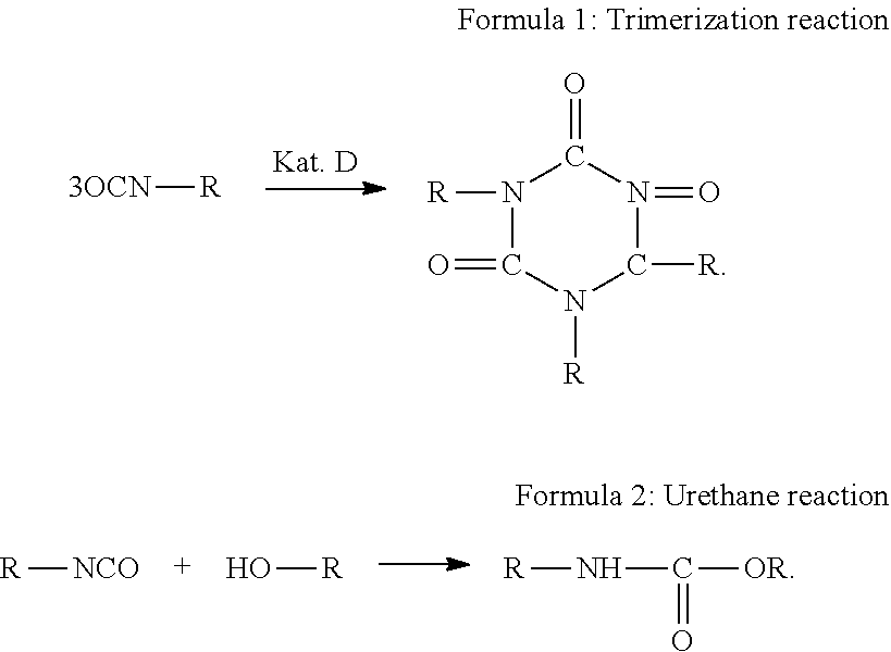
[3OCN][R].[R]N1C(=O)N([R])C([R])N(=O)C1=O.[R][NCO].O[R].[R]NC([OR])=O
